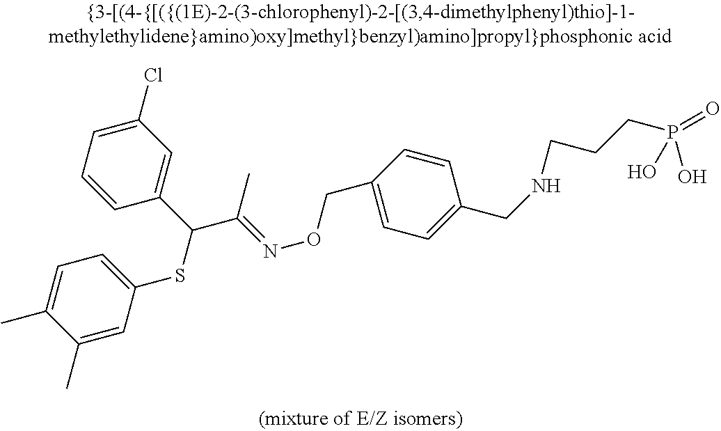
C1(SC(C(=NOCC2=CC=C(CNCCCP(=O)(O)O)C=C2)C)C2=CC(Cl)=CC=C2)=CC=C(C)C(C)=C1
